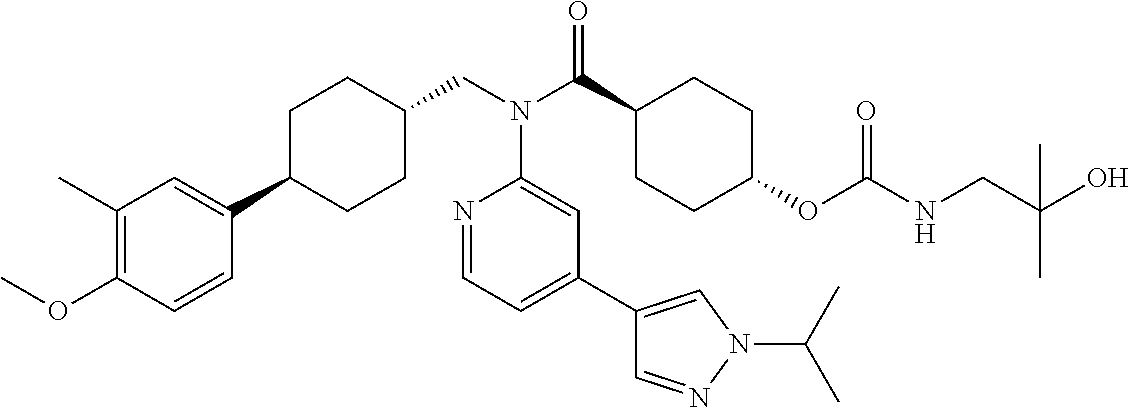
C1(C)=C(OC)C=CC(C2CCC(CN(C3=CC(C4=CN(C(C)C)N=C4)=CC=N3)C(=O)C3CCC(OC(=O)NCC(O)(C)C)CC3)CC2)=C1
